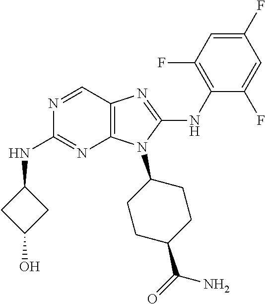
N1=CC2=C(N=C1NC1CC(O)C1)N(C1CCC(C(=O)N)CC1)C(NC1=C(F)C=C(F)C=C1F)=N2
